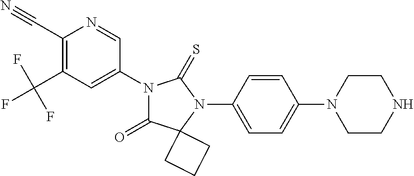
C1(C#N)=C(C(F)(F)F)C=C(N2C(=O)C3(N(C4=CC=C(N5CCNCC5)C=C4)C2=S)CCC3)C=N1
